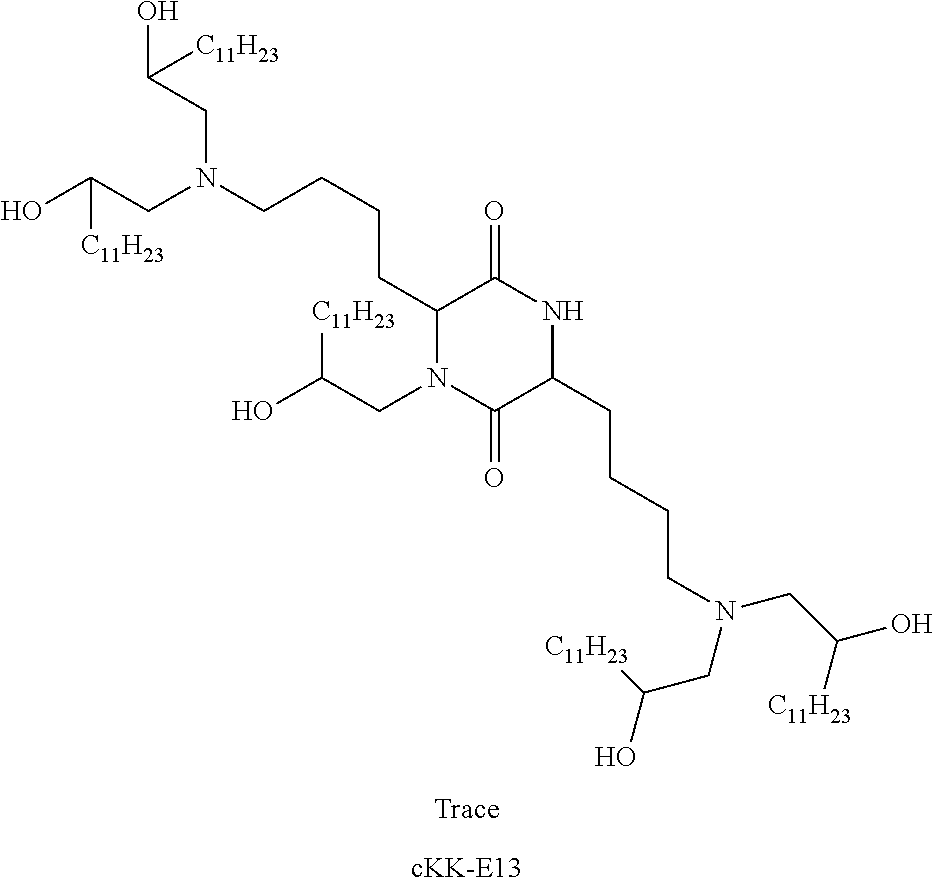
C(CC1NC(=O)C(CCCCN(CC(O)[C11H23])CC(O)[C11H23])N(CC(O)[C11H23])C1=O)CCN(CC([C11H23])O)CC([C11H23])O
